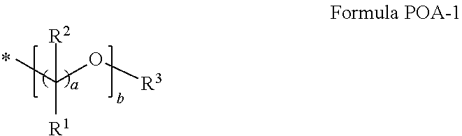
CC(O[R3])([R2])[R1]
